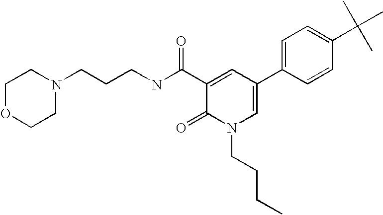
N1(CCCNC(C2=CC(C3=CC=C(C(C)(C)C)C=C3)=CN(CCCC)C2=O)=O)CCOCC1
